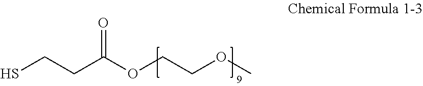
C(CC(OCCOC)=O)S
